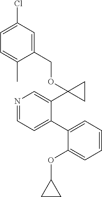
N1=CC=C(C2=CC=CC=C2OC2CC2)C(C2(OCC3=CC(Cl)=CC=C3C)CC2)=C1
